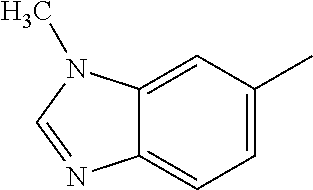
C12=CC=C(C)C=C1N(C)C=N2
